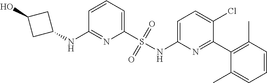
C1=CC=C(S(NC2=CC=C(Cl)C(C3=C(C)C=CC=C3C)=N2)(=O)=O)N=C1NC1CC(O)C1
